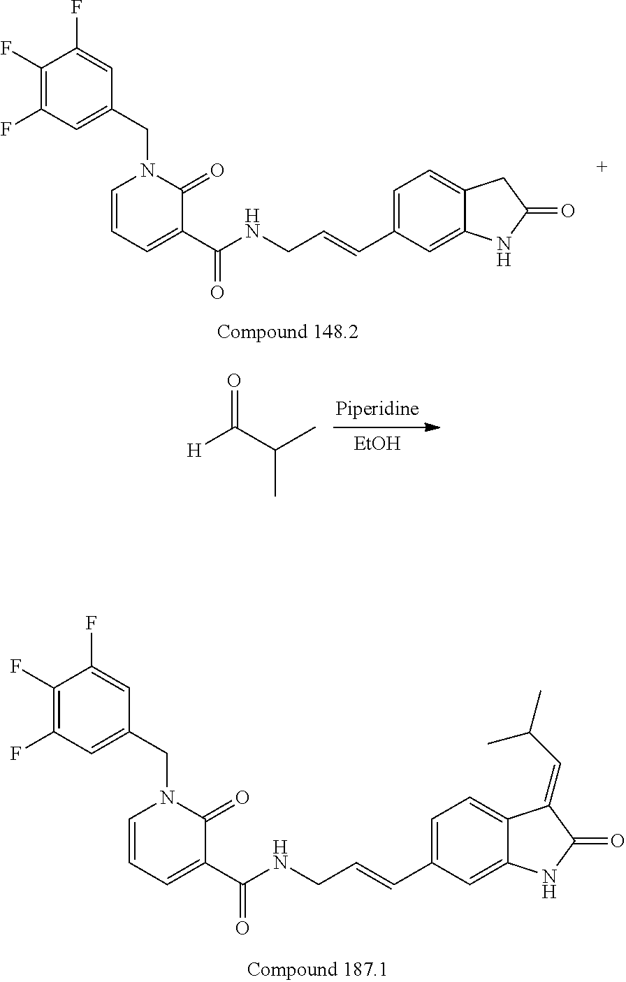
C12=CC(C=CCNC(C3=CC=CN(CC4=CC(F)=C(F)C(F)=C4)C3=O)=O)=CC=C1CC(=O)N2.[H]C(C(C)C)=O.[EtOH].C12=CC(C=CCNC(C3=CC=CN(CC4=CC(F)=C(F)C(F)=C4)C3=O)=O)=CC=C1C(=CC(C)C)C(=O)N2
